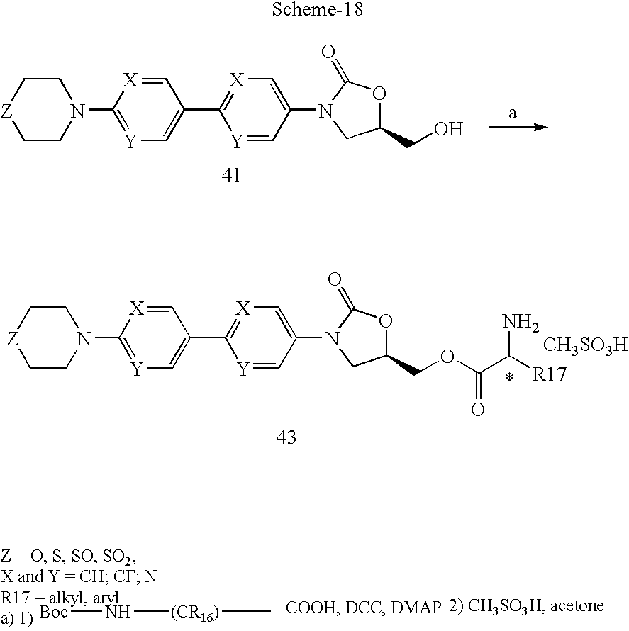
C1C[Z]CCN1C1=[Y]C=C(C2=[X]C=C(N3C(=O)OC(CO)C3)C=[Y]2)C=[X]1.[Boc]N[(CR16)]C.C1C[Z]CCN1C1=[Y]C=C(C2=[X]C=C(N3C(=O)OC(COC(C([R17])N)=O)C3)C=[Y]2)C=[X]1.[CH3SO3H]
